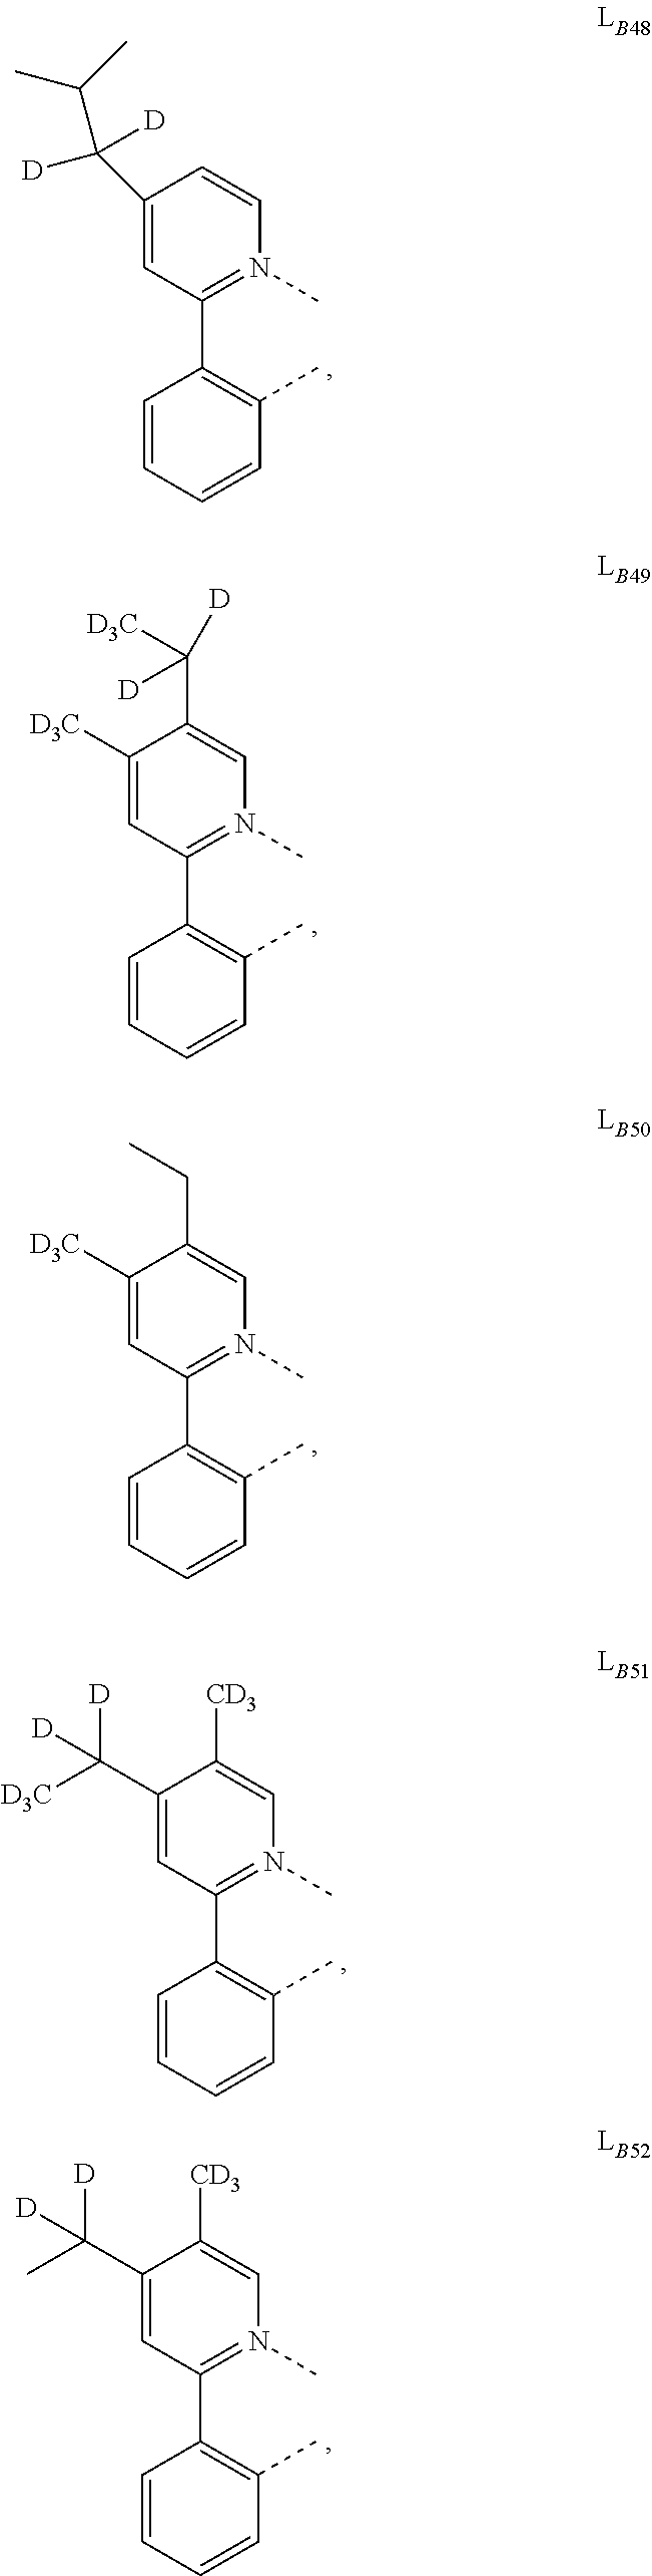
C1(C(C(C)C)([D])[D])=CC(C2=C(C)C=CC=C2)=N(C)C=C1.C1([D3C])=CC(C2=C(C)C=CC=C2)=N(C)C=C1C([D3C])([D])[D].C1([D3C])=CC(C2=C(C)C=CC=C2)=N(C)C=C1CC.C1(C([D3C])([D])[D])=CC(C2=C(C)C=CC=C2)=N(C)C=C1[CD3].C1(C(C)([D])[D])=CC(C2=C(C)C=CC=C2)=N(C)C=C1[CD3]
